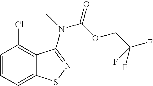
C1=CC=C2C(=C1Cl)C(N(C)C(OCC(F)(F)F)=O)=NS2
